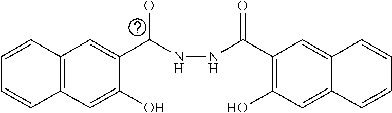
C12=C(C=C(O)C(C(NNC(C3=C(O)C=C4C(=C3)C=CC=C4)=O)O)=C1)C=CC=C2
